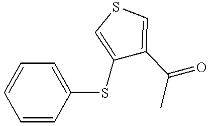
S(C1=CSC=C1C(C)=O)C1=CC=CC=C1
